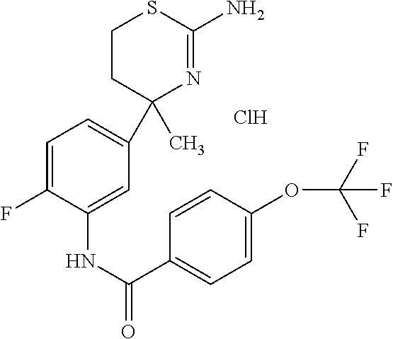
C1CC(C)(C2=CC=C(F)C(NC(C3=CC=C(OC(F)(F)F)C=C3)=O)=C2)N=C(N)S1.Cl
